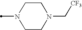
C1CN(C)CCN1C[CF3]
